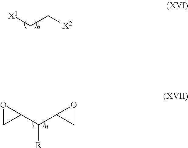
[X1]CC[X2].C1(C(C2CO2)[R])OC1
